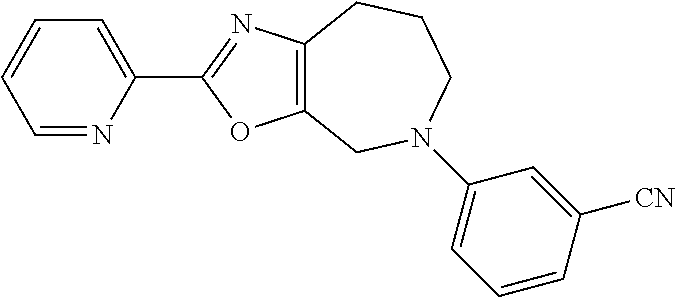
C12=C(CN(C3=CC=CC([CN])=C3)CCC1)OC(C1=CC=CC=N1)=N2
